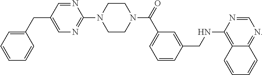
N1=CC(CC2=CC=CC=C2)=CN=C1N1CCN(C(=O)C2=CC=CC(CNC3=C4C(=NC=N3)C=CC=C4)=C2)CC1
